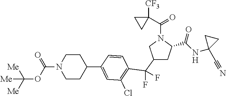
C1(C(C2=C(Cl)C=C(C3CCN(C(OC([Me])([Me])[Me])=O)CC3)C=C2)(F)F)CC(C(NC2(C#N)CC2)=O)N(C(C2([CF3])CC2)=O)C1
